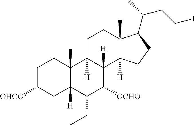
C1C([OHCO])CC2([H])C(C)(C1)C1([H])C([H])(C([OCHO])C2CC)C2([H])C(C)(CC1)C(C(C)CCI)CC2
